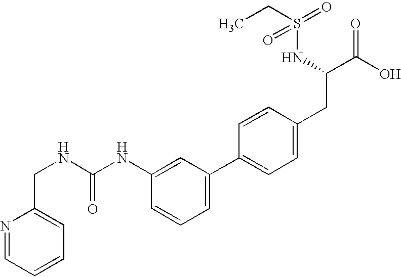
N1=CC=CC=C1CNC(NC1=CC(C2=CC=C(CC(C(O)=O)NS(CC)(=O)=O)C=C2)=CC=C1)=O
